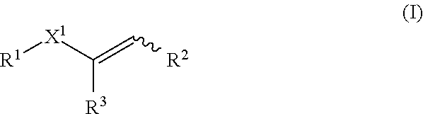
[R1][X1]C(=C[R2])[R3]
